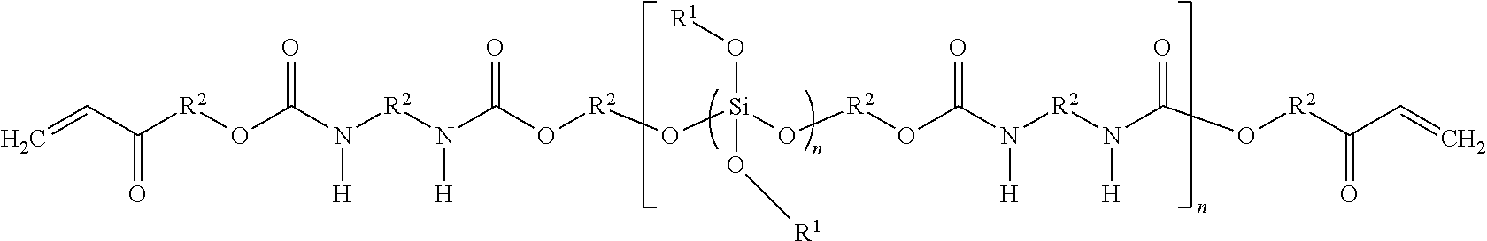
C=CC([R2]OC(N([R2]N(C(O[R2]O[Si](O[R2]OC(N([R2]N(C(O[R2]C(C=C)=O)=O)[H])[H])=O)(O[R1])O[R1])=O)[H])[H])=O)=O
